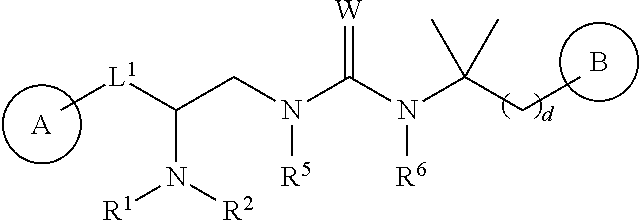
[A].B.C[L1]C(CN(C(N(C(CC)(C)C)[R6])=[W])[R5])N([R2])[R1]
